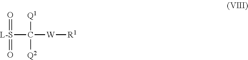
O=[L-S](=O)C([W][R1])([Q1])[Q2]
